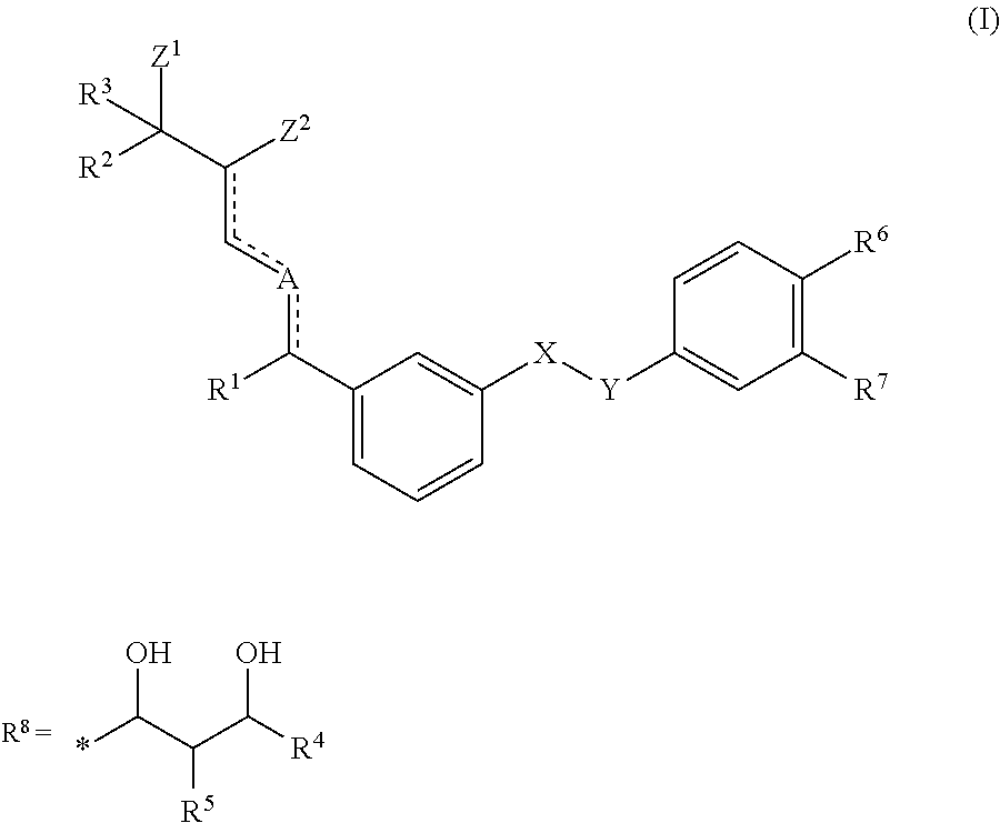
*C(C(C([R4])O)[R5])O.C1=CC([R6])=C([R7])C=C1[Y][X]C1=CC(c([R1])[A]cc(C([R3])([Z1])[R2])[Z2])=CC=C1
